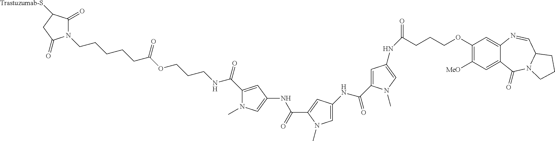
C1(C(NCCCOC(CCCCCN2C(=O)C([Trastuzumab-S])CC2=O)=O)=O)=CC(NC(C2=CC(NC(=O)C3=CC(NC(CCCOC4=C([MeO])C=C5C(=C4)N=CC4N(C5=O)CCC4)=O)=CN3C)=CN2C)=O)=CN1C
